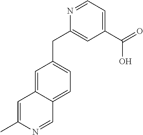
N1=CC=C(C(O)=O)C=C1CC1=CC=C2C(=C1)C=C(C)N=C2
